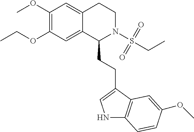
COC1=C(OCC)C=C2C(=C1)CCN(S(CC)(=O)=O)C2CCC1=CNC2=C1C=C(OC)C=C2
